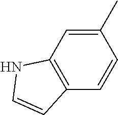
C1(C)=CC2=C(C=C1)C=CN2
